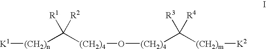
[K1][(CH2)n]C([(CH2)4]O[(CH2)4]C([(CH2)m][K2])([R3])[R4])([R1])[R2]
